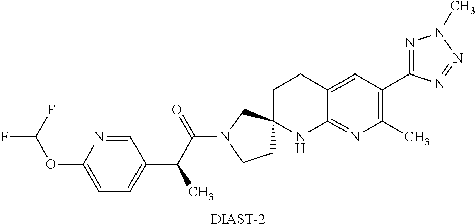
C1=C(OC(F)F)N=CC(C(C(N2CCC3(C2)CCC2=CC(C4=NN(C)N=N4)=C(C)N=C2N3)=O)C)=C1.[DIAST-2]
